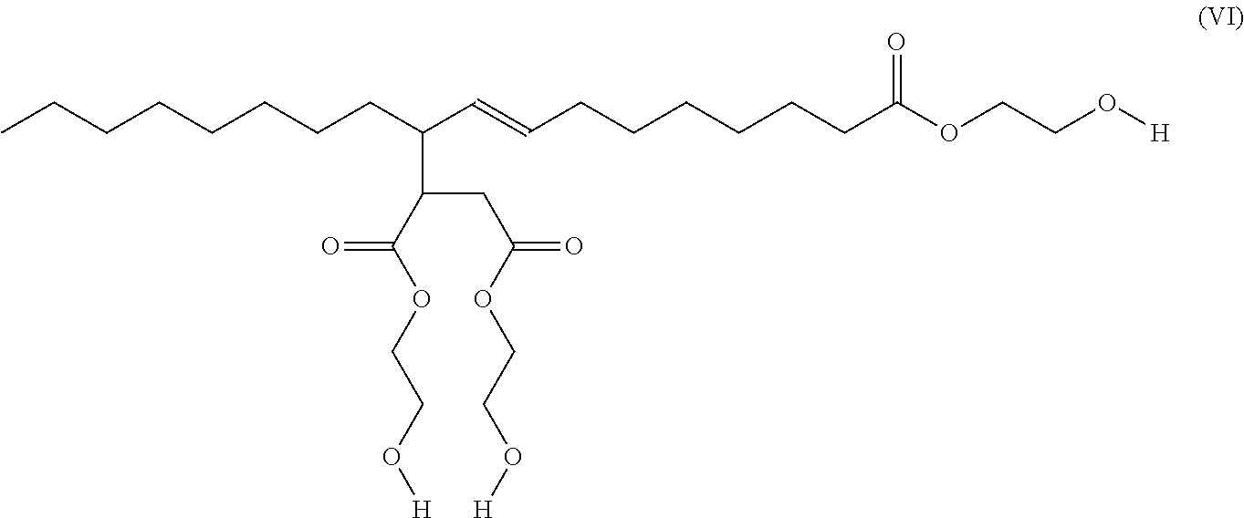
CCCCCCCCC(C=CCCCCCCC(OCCO[H])=O)C(CC(OCCO[H])=O)C(OCCO[H])=O
